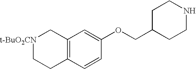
C12=C(C=CC(OCC3CCNCC3)=C1)CC[t-BuO2CN]C2
